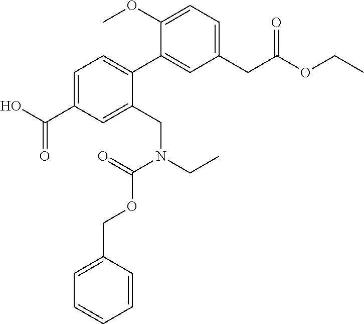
C1=C(C(O)=O)C=C(CN(CC)C(=O)OCC2=CC=CC=C2)C(C2=CC(CC(OCC)=O)=CC=C2OC)=C1
